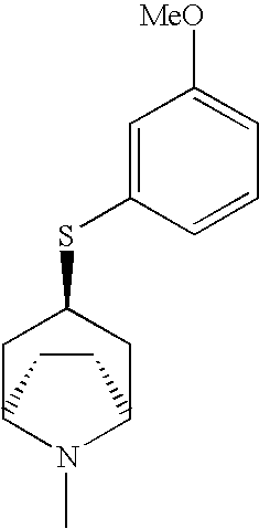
C1C2N(C)C(CC1SC1=CC([MeO])=CC=C1)CC2
